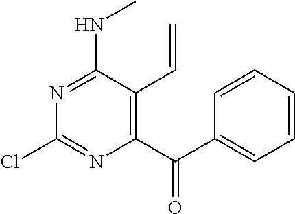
C1(C(=O)C2=CC=CC=C2)=C(C=C)C(NC)=NC(Cl)=N1
